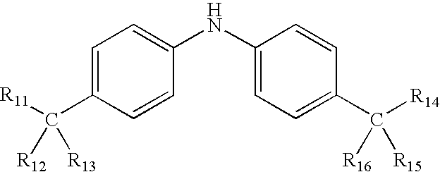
C1=C(C([R11])([R13])[R12])C=CC(NC2=CC=C(C([R14])([R16])[R15])C=C2)=C1
